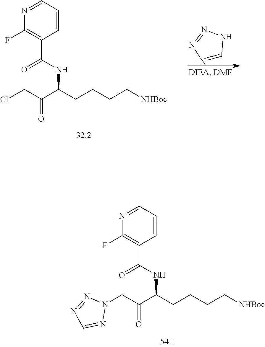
N1=CC=CC(C(NC(CCCC[NHBoc])C(CN2N=NC=N2)=O)=O)=C1F.N1=CC=CC(C(NC(CCCC[NHBoc])C(CCl)=O)=O)=C1F.N1=CNN=N1
